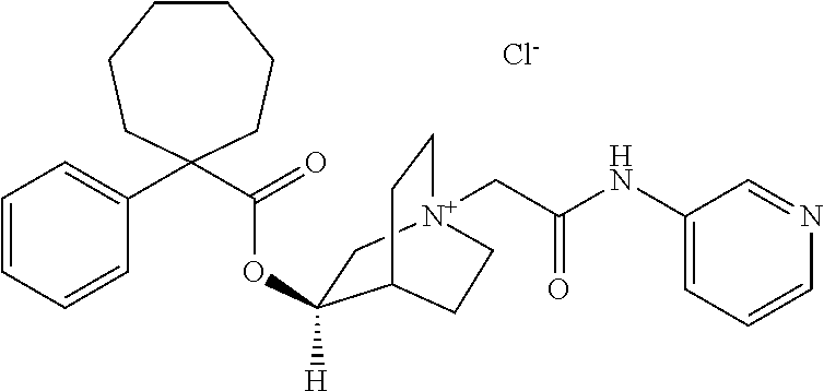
C1(NC(C[N+]23CCC(C(OC(C4(C5=CC=CC=C5)CCCCCC4)=O)([H])C2)CC3)=O)=CC=CN=C1.[Cl-]
